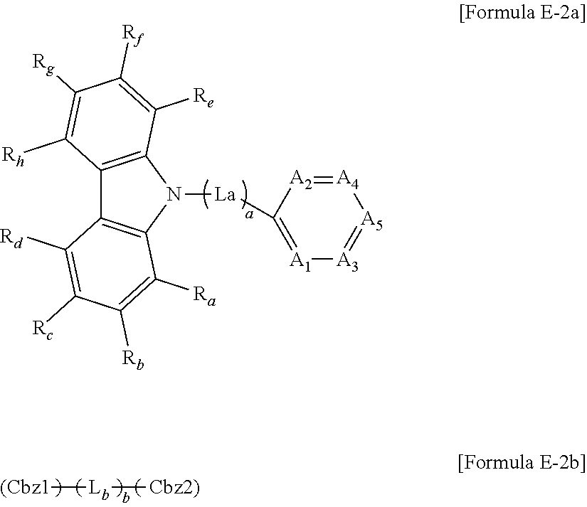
C12=C(N([La]C3=[A1][A3]=[A5][A4]=[A2]3)C3=C1C([Rd])=C([Rc])C([Rb])=C3[Ra])C([Re])=C([Rf])C([Rg])=C2[Rh].[(Cbz1][Lb][Cbz2)]
